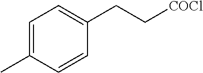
C1=C(C)C=CC(CC[COCl])=C1
